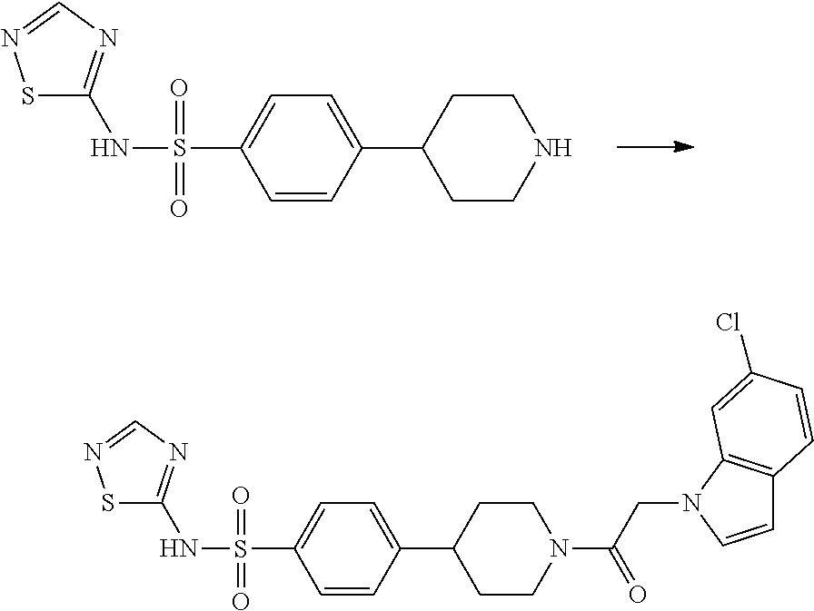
C1=CC(C2CCNCC2)=CC=C1S(NC1=NC=NS1)(=O)=O.C1=CC(C2CCN(C(CN3C=CC4=C3C=C(Cl)C=C4)=O)CC2)=CC=C1S(NC1=NC=NS1)(=O)=O
